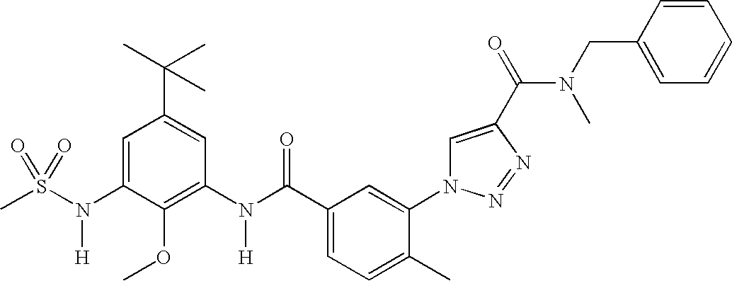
CS(N(C1=CC(C(C)(C)C)=CC(N(C(C2=CC=C(C)C(N3C=C(C(=O)N(CC4=CC=CC=C4)C)N=N3)=C2)=O)[H])=C1OC)[H])(=O)=O
